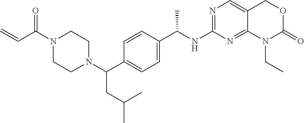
C1(NC(C2=CC=C(C(N3CCN(C(C=C)=O)CC3)CC(C)C)C=C2)C)=NC=C2C(=N1)N(CC)C(=O)OC2
